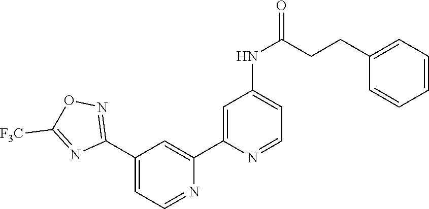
N1=CC=C(C2=NOC([F3C])=N2)C=C1C1=CC(NC(CCC2=CC=CC=C2)=O)=CC=N1
